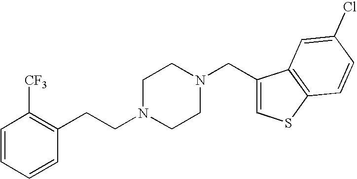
C(N1CCN(CC2=CSC3=C2C=C(Cl)C=C3)CC1)CC1=C([CF3])C=CC=C1
